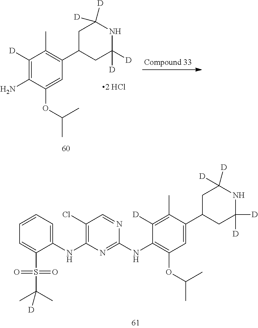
C1([D])=C(C)C(C2CC([D])([D])NC([D])([D])C2)=CC(OC(C)C)=C1NC1=NC(NC2=CC=CC=C2S(C(C)(C)[D])(=O)=O)=C(Cl)C=N1.C1([D])=C(N)C(OC(C)C)=CC(C2CC([D])([D])NC([D])([D])C2)=C1C
